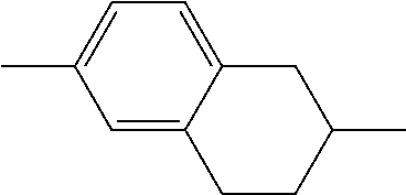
C1=C2C(=CC=C1C)CC(C)CC2
